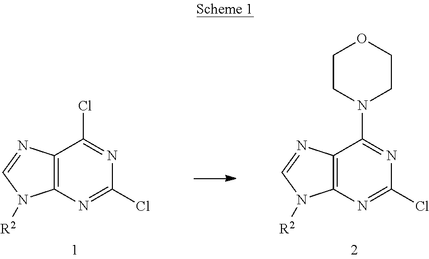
C12=C(N=C(Cl)N=C1Cl)N([R2])C=N2.C12=C(N=C(Cl)N=C1N1CCOCC1)N([R2])C=N2
